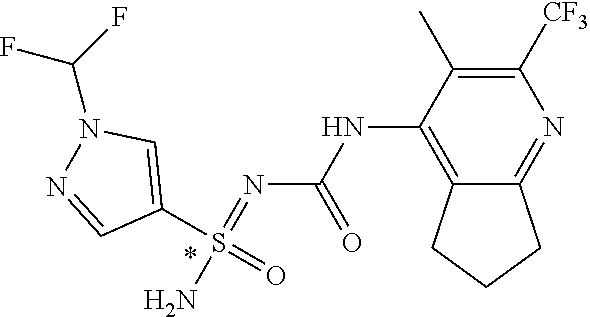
N(=S(=O)(N)C1=CN(C(F)F)N=C1)C(NC1=C2CCCC2=NC([CF3])=C1C)=O
